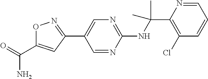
C1(NC(C2=C(Cl)C=CC=N2)(C)C)=NC=C(C2=NOC(C(N)=O)=C2)C=N1
